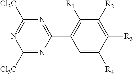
C1(C2=C([R1])C([R2])=C([R3])C([R4])=C2)=NC([Cl3C])=NC([Cl3C])=N1
